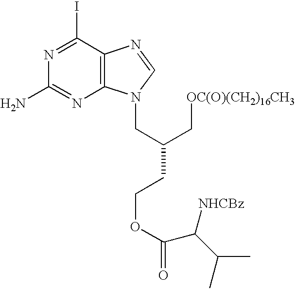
C(C(CCOC(=O)C(C(C)C)[NHCBz])C[OC(O)(CH2)16CH3])N1C2=C(N=C1)C(I)=NC(N)=N2
